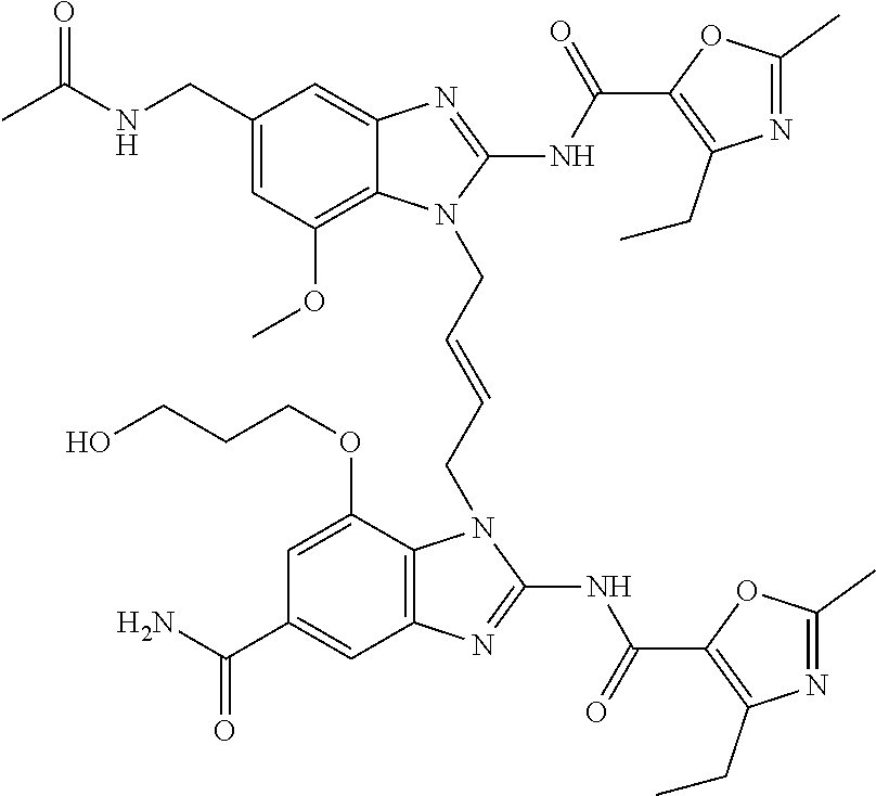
N(CC1=CC(OC)=C2C(=C1)N=C(NC(=O)C1=C(CC)N=C(C)O1)N2CC=CCN1C2=C(C=C(C(N)=O)C=C2OCCCO)N=C1NC(=O)C1=C(CC)N=C(C)O1)C(C)=O
